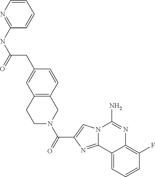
N12C(=NC(C(=O)N3CC4=C(CC3)C=C(CC(NC3=NC=CC=C3)=O)C=C4)=C1)C1=CC=CC(F)=C1N=C2N
